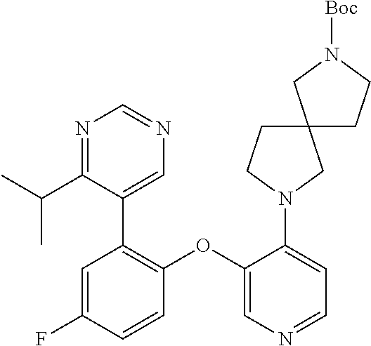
N1=C(C(C)C)C(C2=C(OC3=CN=CC=C3N3CC4(CC3)CCN([Boc])C4)C=CC(F)=C2)=CN=C1
